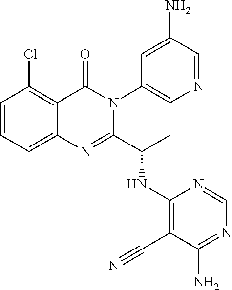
C1=CC=C2C(=C1Cl)C(=O)N(C1=CN=CC(N)=C1)C(C(C)NC1=C(C#N)C(N)=NC=N1)=N2
